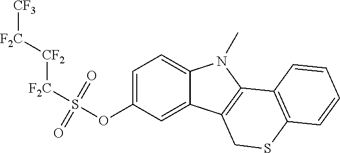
C1=C(OS([F2C][CF2][F2C][CF3])(=O)=O)C=C2C(=C1)N(C)C1=C2CSC2=C1C=CC=C2
